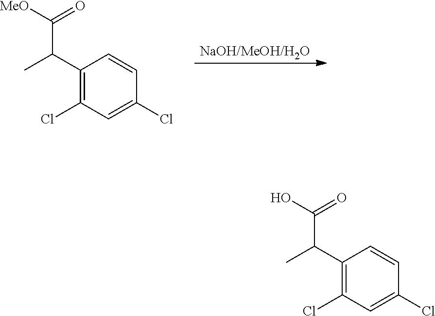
C1(C(C([MeO])=O)C)=C(Cl)C=C(Cl)C=C1.C1(C(C(O)=O)C)=C(Cl)C=C(Cl)C=C1
